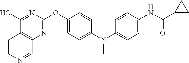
C1(O)=NC(OC2=CC=C(N(C3=CC=C(NC(C4CC4)=O)C=C3)C)C=C2)=NC2=C1C=CN=C2
